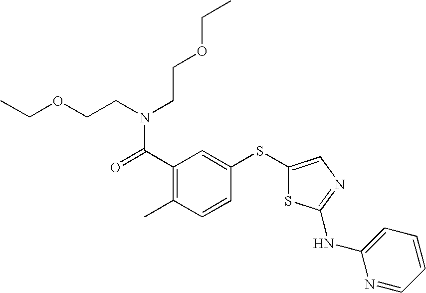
C(C1=C(C)C=CC(SC2=CN=C(NC3=CC=CC=N3)S2)=C1)(=O)N(CCOCC)CCOCC
